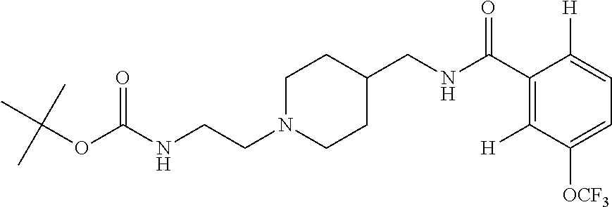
C1N(CCNC(OC(C)(C)C)=O)CCC(CNC(C2=C([H])C([OCF3])=CC=C2[H])=O)C1
